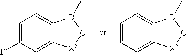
C1=C(F)C=C2C(=C1)B(C)O[X2]2.C1=CC=C2C(=C1)B(C)O[X2]2
